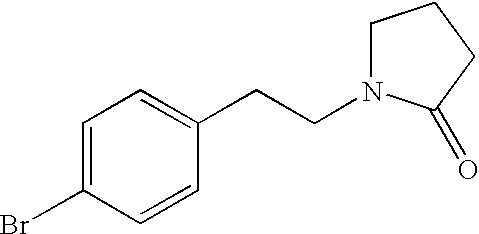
C1=C(Br)C=CC(CCN2CCCC2=O)=C1
